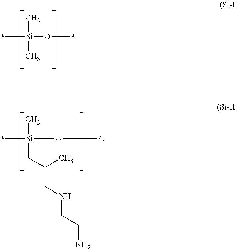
C[Si](C)(O*)*.C[Si](CC(CNCCN)C)(O*)*
